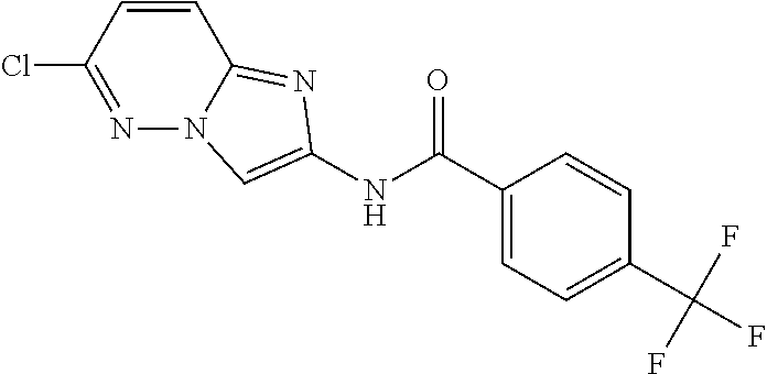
ClC1=NN2C(=NC(NC(C3=CC=C(C(F)(F)F)C=C3)=O)=C2)C=C1
